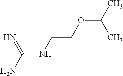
C(NCCOC(C)C)(N)=N
